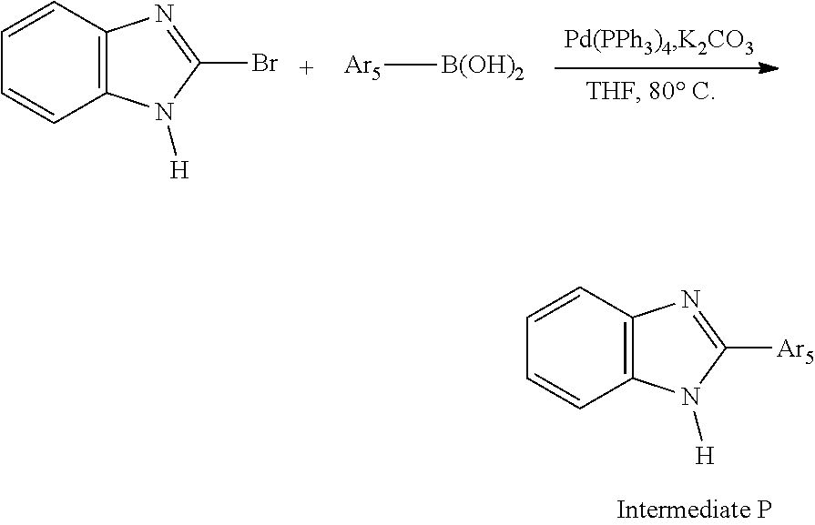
C12=C(C=CC=C1)N=C([Ar5])N2[H].[Ar5][B(OH)2].C12=C(C=CC=C1)N=C(Br)N2[H]
